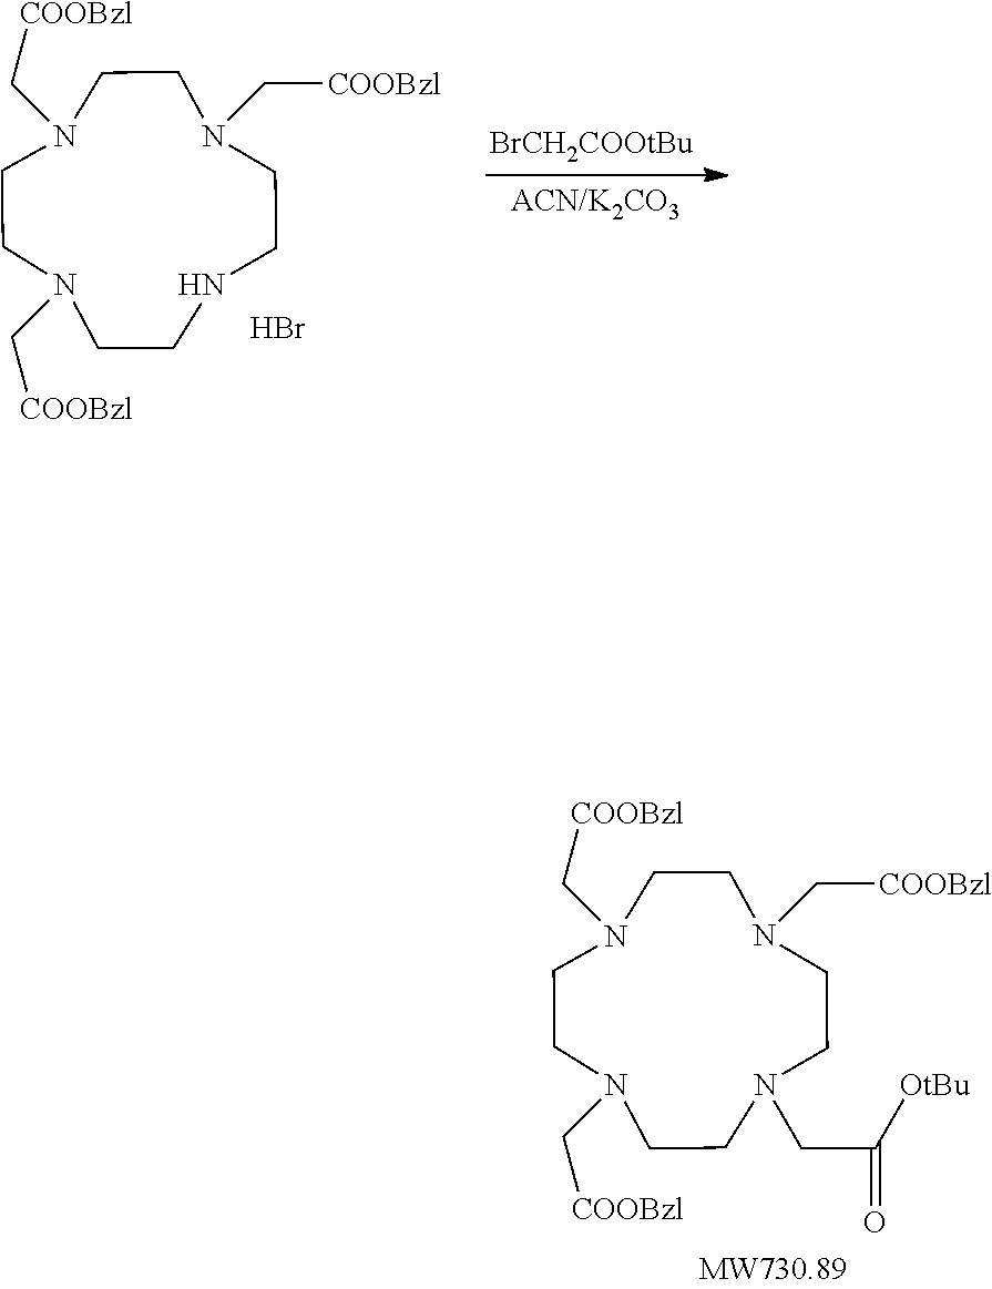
N1(C[COOBzl])CCN(C[COOBzl])CCN(C[COOBzl])CCN(CC([OtBu])=O)CC1.N1(C[COOBzl])CCN(C[COOBzl])CCN(C[COOBzl])CCNCC1.Br.[BrCH2COOtBu]
